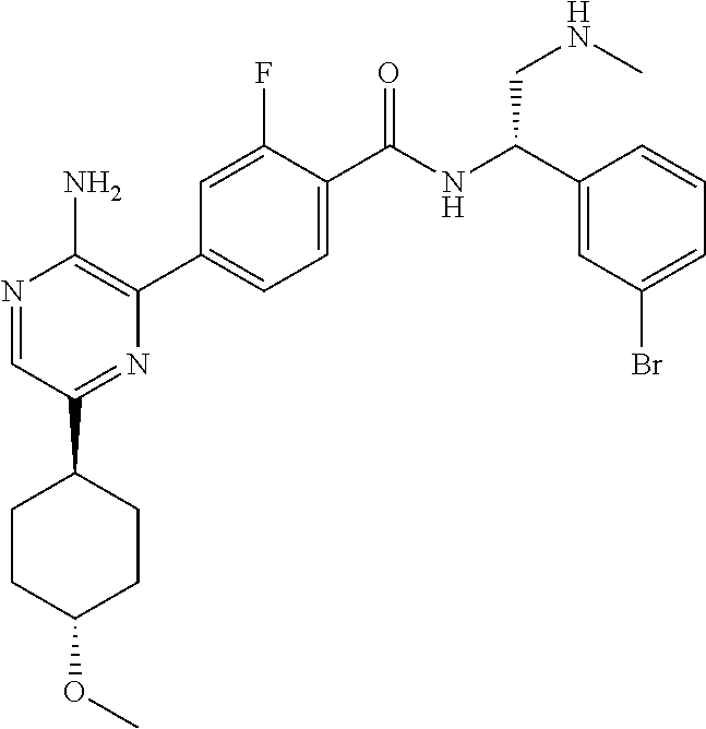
N1=CC(C2CCC(OC)CC2)=NC(C2=CC=C(C(NC(C3=CC(Br)=CC=C3)CNC)=O)C(F)=C2)=C1N
